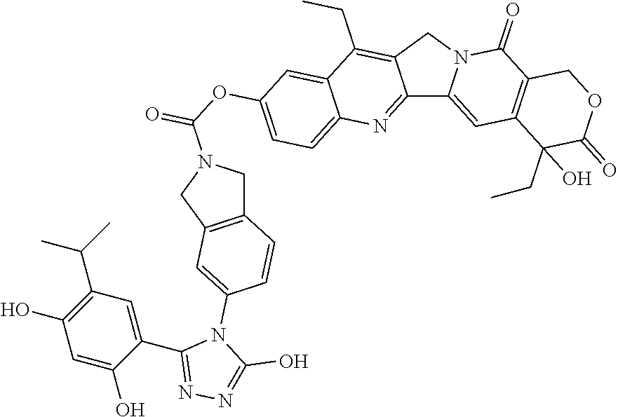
C12=NC3=CC=C(OC(=O)N4CC5=C(C4)C=CC(N4C(O)=NN=C4C4=CC(C(C)C)=C(O)C=C4O)=C5)C=C3C(CC)=C1CN1C2=CC2=C(C1=O)COC(=O)C2(CC)O
